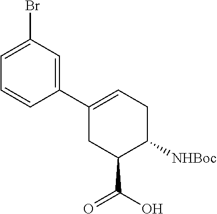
C1(C2=CCC([NHBoc])C(C(O)=O)C2)=CC(Br)=CC=C1
